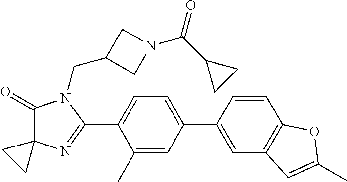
C1(=O)C2(N=C(C3=CC=C(C4=CC5=C(C=C4)OC(C)=C5)C=C3C)N1CC1CN(C(C3CC3)=O)C1)CC2
